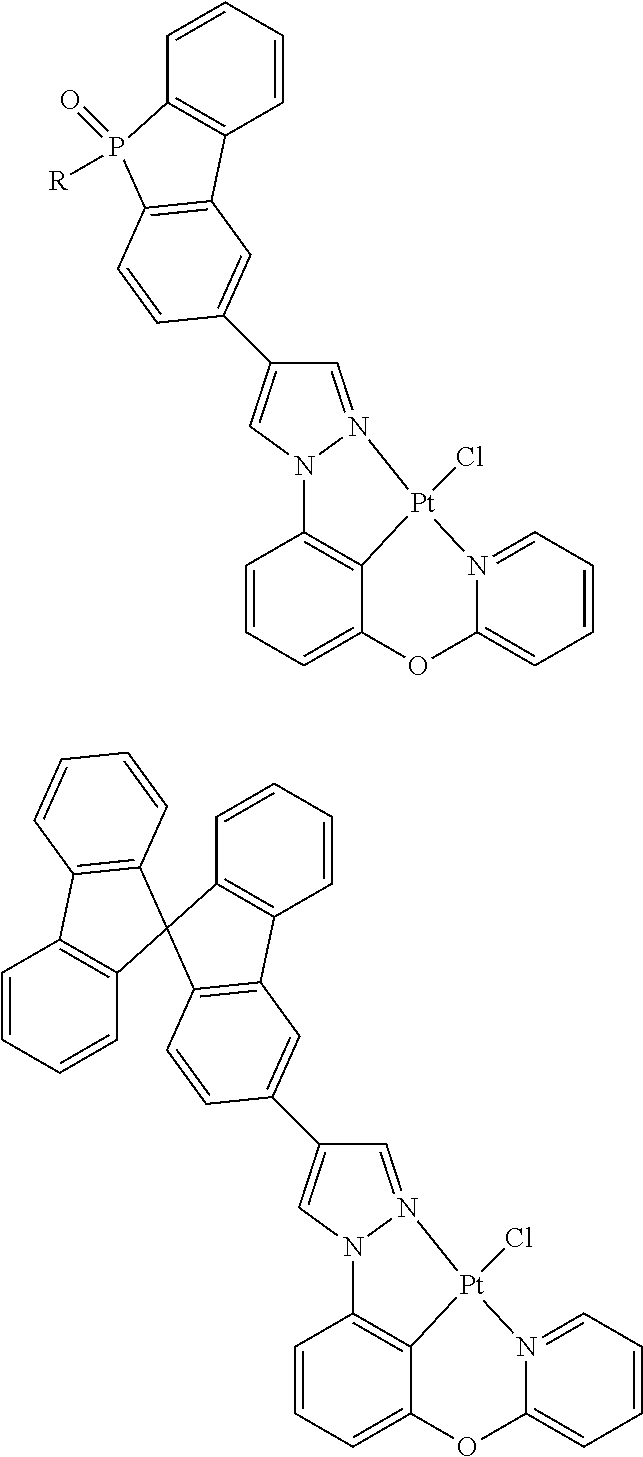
C1=CC=C2C3=C1N1N(=CC(C4=CC5=C(P([R])(=O)C6=C5C=CC=C6)C=C4)=C1)[Pt]3(Cl)N1=CC=CC=C1O2.C1=CC=C2C3=C1N1N(=CC(C4=CC5=C(C=C4)C4(C6=C5C=CC=C6)C5=C(C=CC=C5)C5=C4C=CC=C5)=C1)[Pt]3(Cl)N1=CC=CC=C1O2
